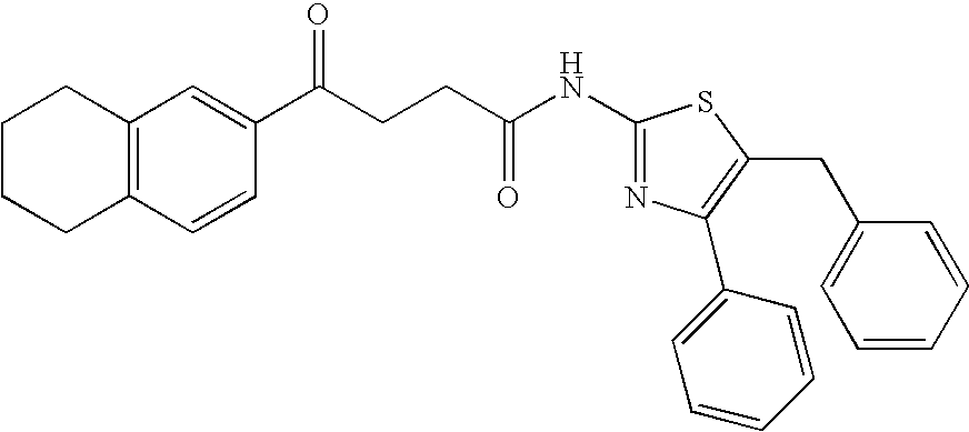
C1CCC2=C(C1)C=C(C(CCC(NC1=NC(C3=CC=CC=C3)=C(CC3=CC=CC=C3)S1)=O)=O)C=C2
